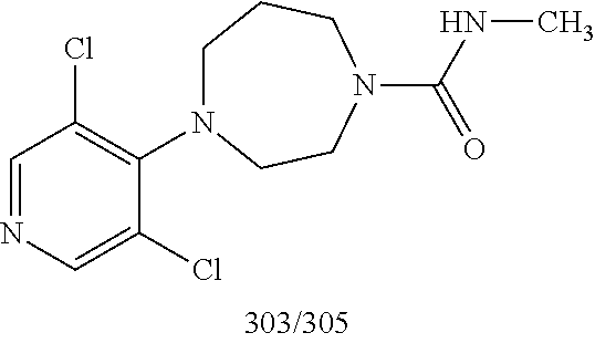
C1=NC=C(Cl)C(N2CCCN(C(NC)=O)CC2)=C1Cl
